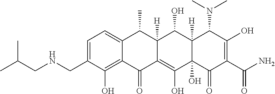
C1=C(CNCC(C)C)C(O)=C2C(=C1)C(C)C1([H])C(=C(O)C3(O)C([H])(C1O)C(N(C)C)C(O)=C(C(N)=O)C3=O)C2=O
